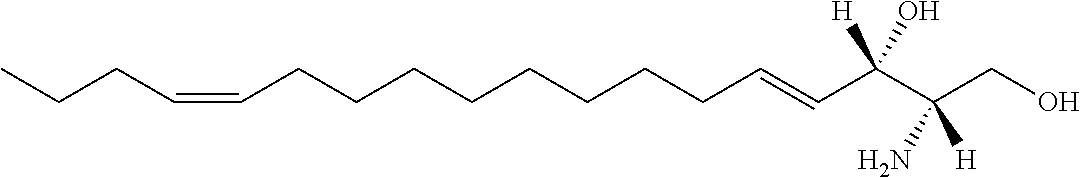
C(CCCCCCCCC=CC(C(CO)([H])N)(O)[H])=CCCC
